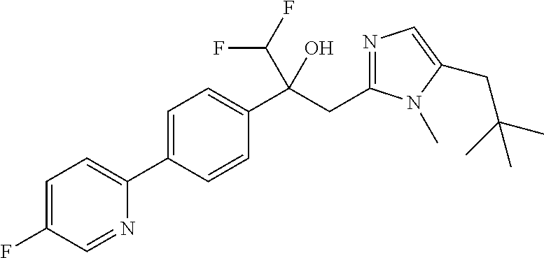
C1=C(C2=CC=C(F)C=N2)C=CC(C(CC2=NC=C(CC(C)(C)C)N2C)(O)C(F)F)=C1
